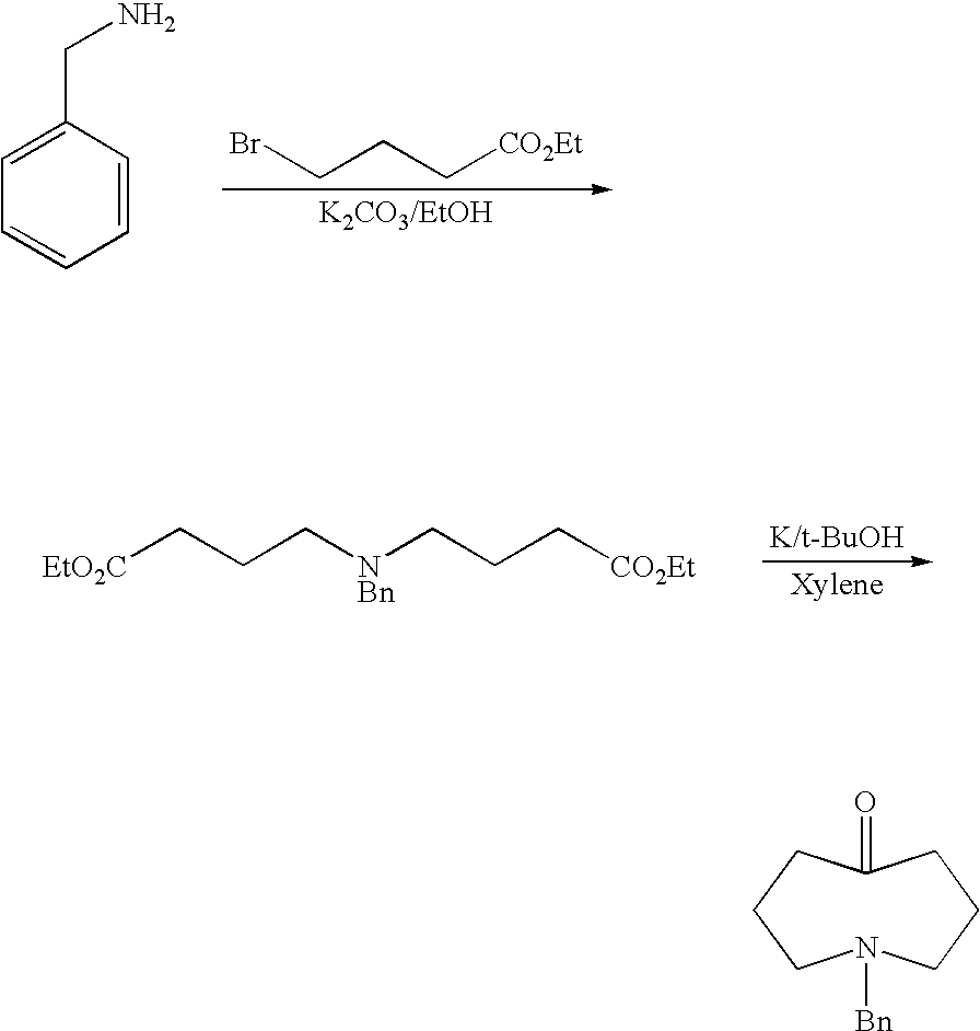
C1(=O)CCCN([Bn])CCC1.BrCCC[CO2Et].C1=C(CN)C=CC=C1.[EtO2C]CCC[NBn]CCC[CO2Et]
